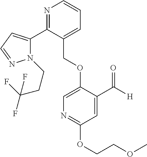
C(OC1=CN=C(OCCOC)C=C1C([H])=O)C1=CC=CN=C1C1=CC=NN1CCC(F)(F)F
